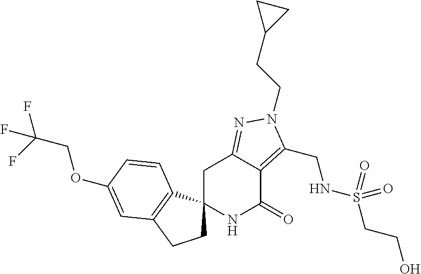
C1C2(C3=C(C1)C=C(OCC(F)(F)F)C=C3)NC(=O)C1=C(CNS(CCO)(=O)=O)N(CCC3CC3)N=C1C2
